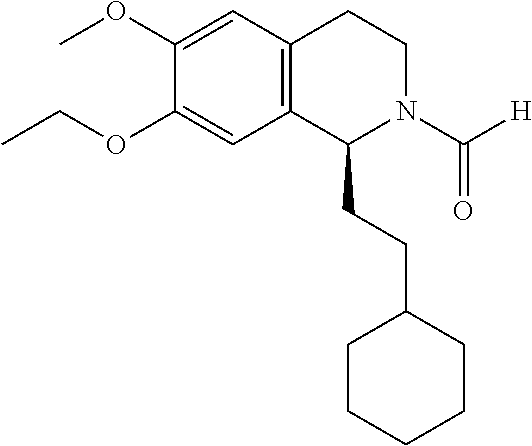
C12=C(C=C(OC)C(OCC)=C1)CCN(C([H])=O)C2CCC1CCCCC1
